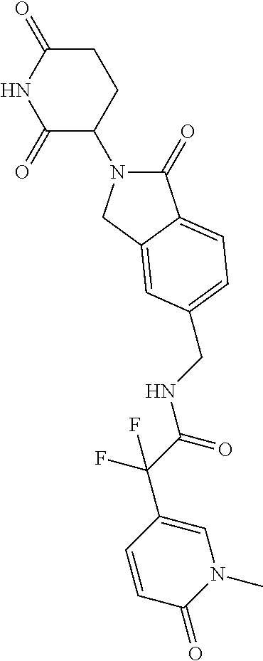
C1(=O)N(C2CCC(=O)NC2=O)CC2=CC(CNC(C(F)(F)C3=CN(C)C(=O)C=C3)=O)=CC=C12
